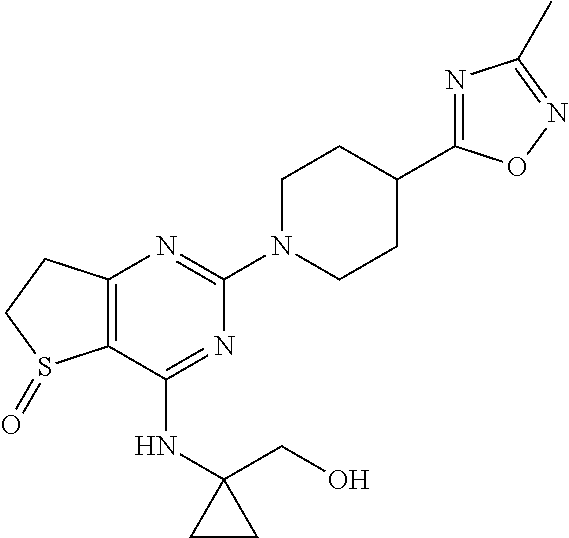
C12=C(C(NC3(CO)CC3)=NC(N3CCC(C4=NC(C)=NO4)CC3)=N1)S(=O)CC2
